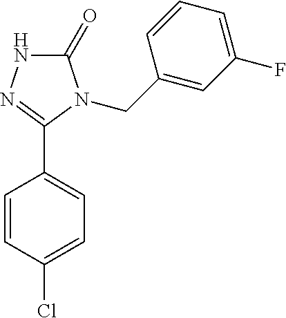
C1=CC(Cl)=CC=C1C1=NNC(=O)N1CC1=CC(F)=CC=C1
